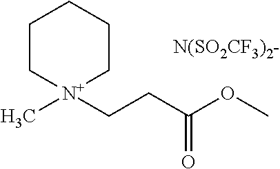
C1C[N+](C)(CCC(OC)=O)CCC1.[N(SO2CF3)2-]
